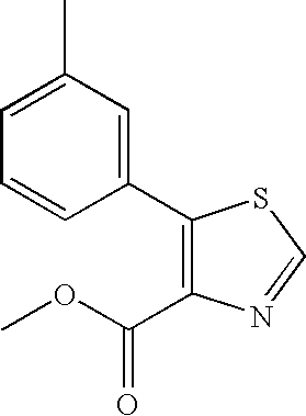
C1(C2=CC(C)=CC=C2)=C(C(OC)=O)N=CS1
